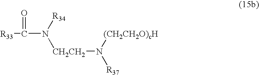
[R33]C(=O)N([R34])[CH2CH2]N([(CH2CH2O)cH])[R37]
